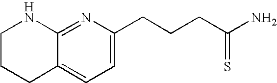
C1CCC2=CC=C(CCCC(N)=S)N=C2N1
